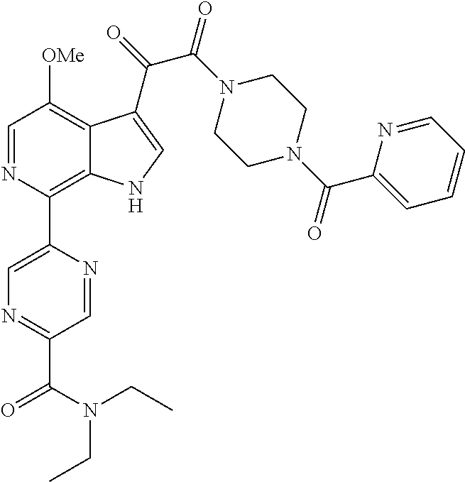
C1=NC(C2=CN=C(C(=O)N(CC)CC)C=N2)=C2C(=C1[OMe])C(C(=O)C(N1CCN(C(C3=CC=CC=N3)=O)CC1)=O)=CN2
